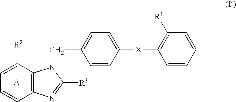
C12=C(C([R2])=CC=C1)N(CC1=CC=C([X]C3=C([R1])C=CC=C3)C=C1)C([R3])=N2
